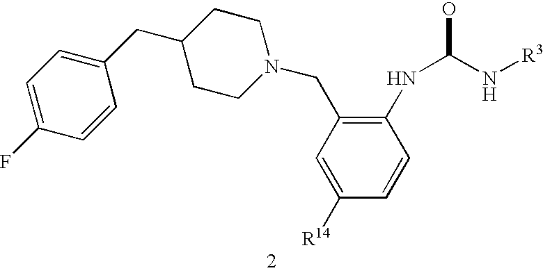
C1=C(F)C=CC(CC2CCN(CC3=C(NC(O)N[R3])C=CC([R14])=C3)CC2)=C1
